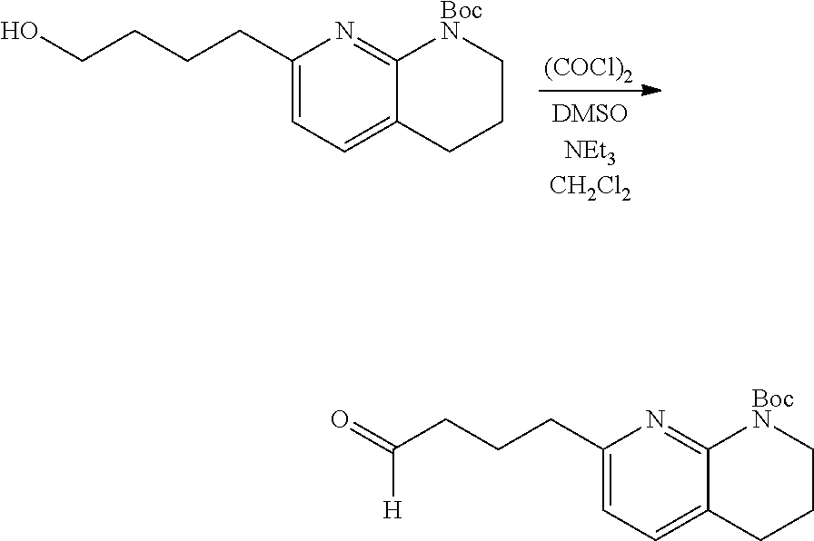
[(COCl)2].C1(CCCCO)=CC=C2C(=N1)[BocN]CCC2.C1(CCCC(=O)[H])=CC=C2C(=N1)[BocN]CCC2
